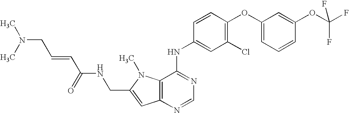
C12=C(N=CN=C1NC1=CC(Cl)=C(OC3=CC=CC(OC(F)(F)F)=C3)C=C1)C=C(CNC(C=CCN(C)C)=O)N2C
